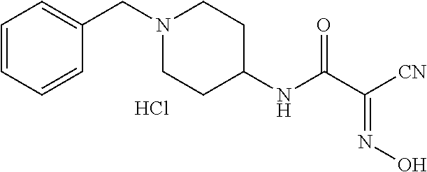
C1=CC=CC(CN2CCC(NC(C([CN])=NO)=O)CC2)=C1.Cl
